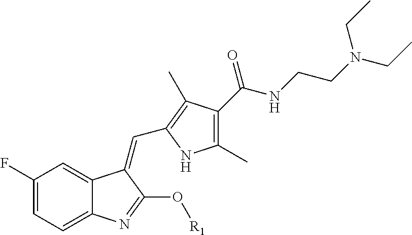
C1(F)=CC=C2C(=C1)C(=CC1=C(C)C(C(=O)NCCN(CC)CC)=C(C)N1)C(O[R1])=N2
